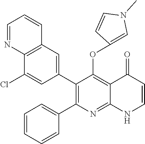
C12=C(C=C(C3=C(C4=CC=CC=C4)N=C4C(=C3OC3=CN(C)C=C3)C(=O)C=CN4)C=C1Cl)C=CC=N2
